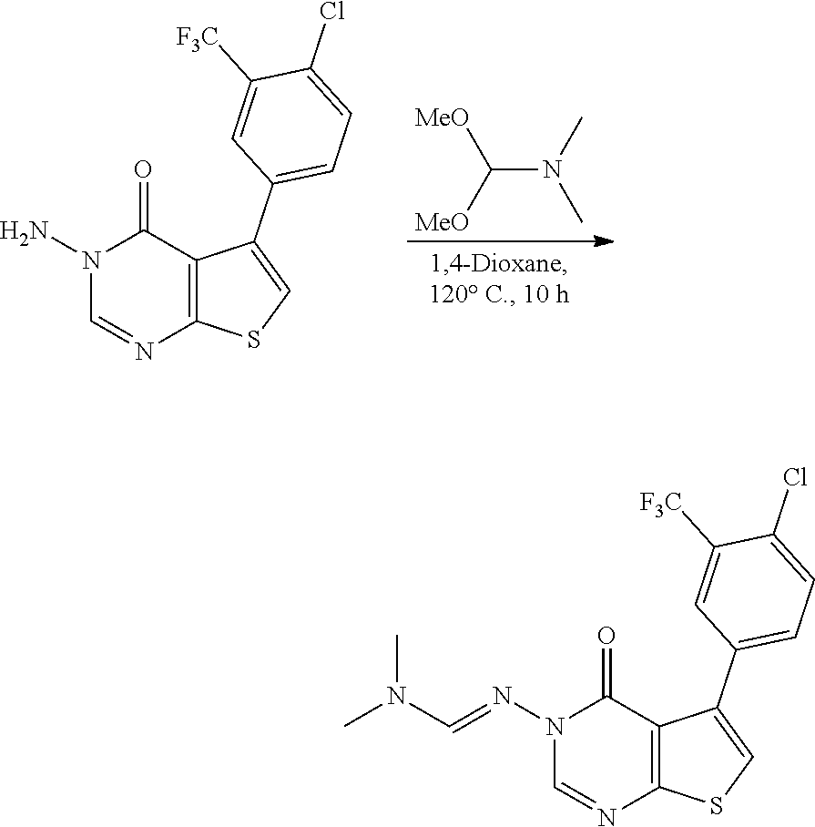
C1=NC2=C(C(=O)N1N)C(C1=CC=C(Cl)C([F3C])=C1)=CS2.C(N(C)C)([MeO])[MeO].C1=NC2=C(C(=O)N1N=CN(C)C)C(C1=CC=C(Cl)C([F3C])=C1)=CS2
